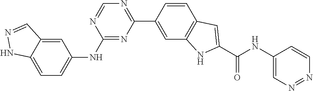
C1=C2C(=CC(NC3=NC(C4=CC5=C(C=C4)C=C(C(NC4=CN=NC=C4)=O)N5)=NC=N3)=C1)C=NN2
